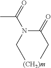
C(N(C[(CH2)m])C(=O)C)(CC)=O
